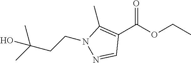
C(N1C(C)=C(C(OCC)=O)C=N1)CC(C)(C)O
